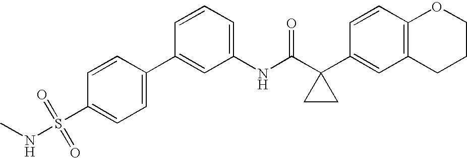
C1=CC(C2=CC=C(S(=O)(=O)NC)C=C2)=CC(NC(C2(C3=CC4=C(C=C3)OCCC4)CC2)=O)=C1
